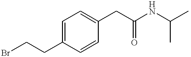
C1=C(CCBr)C=CC(CC(NC(C)C)=O)=C1
